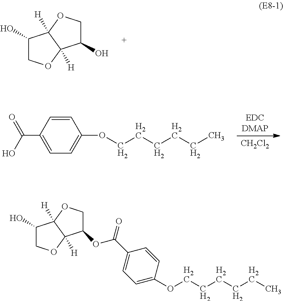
OC1COC2([H])C1([H])OCC2O.[EDCDMAP].[CH2Cl2].CCCCCCOC1=CC=C(C(O)=O)C=C1.CCCCCCOC1=CC=C(C(OC2C3([H])C([H])(C(O)CO3)OC2)=O)C=C1
